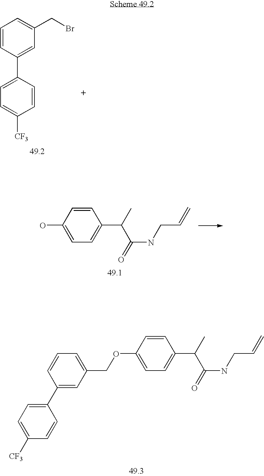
C1=C(C2=CC(CBr)=CC=C2)C=CC([CF3])=C1.C1(O)=CC=C(C(C)C(NCC=C)=O)C=C1.C1(OCC2=CC=CC(C3=CC=C([CF3])C=C3)=C2)=CC=C(C(C)C(NCC=C)=O)C=C1
